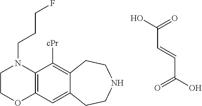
C12=C(C=C3C(=C1[cPr])CCNCC3)OCCN2CCCF.C(C(=O)O)=CC(O)=O
